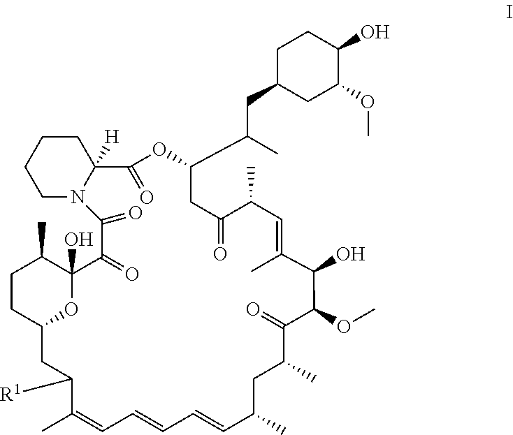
C1CC2OC(O)(C1C)C(=O)C(=O)N1CCCCC1([H])C(=O)OC(C(C)CC1CC(OC)C(O)CC1)CC(=O)C(C)C=C(C)C(O)C(OC)C(=O)C(C)CC(C)C=CC=CC=C(C)C([R1])C2
